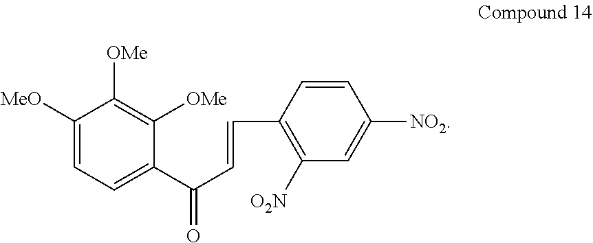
C1([MeO])=CC=C(C(C=CC2=C([O2N])C=C([NO2])C=C2)=O)C([OMe])=C1[OMe]
